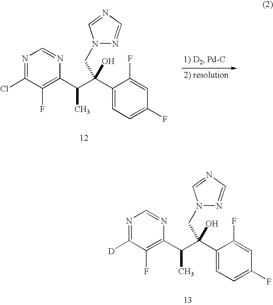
N1=C([D])C(F)=C(C(C)C(CN2N=CN=C2)(O)C2=CC=C(F)C=C2F)N=C1.N1=C(Cl)C(F)=C(C(C)C(CN2N=CN=C2)(O)C2=CC=C(F)C=C2F)N=C1
